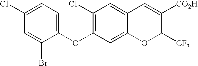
C1(OC2=CC=C(Cl)C=C2Br)=C(Cl)C=C2C(=C1)OC([CF3])C([CO2H])=C2
